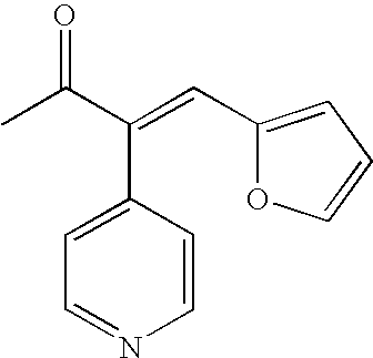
C1=CC(C(=CC2=CC=CO2)C(C)=O)=CC=N1
